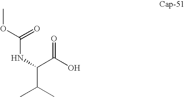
COC(NC(C(O)=O)C(C)C)=O
